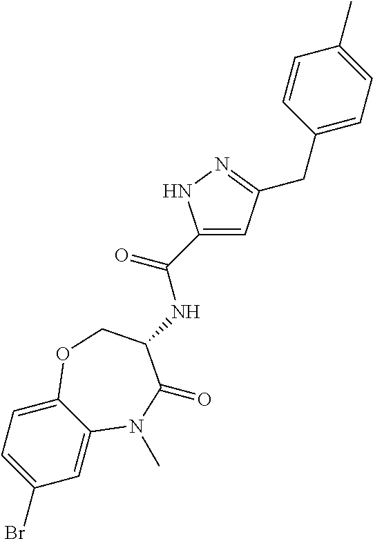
C1=C2C(=CC=C1Br)OCC(NC(C1=CC(CC3=CC=C(C)C=C3)=NN1)=O)C(=O)N2C
